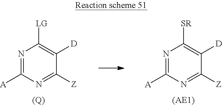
N1=C([A])N=C([Z])C([D])=C1[LG].[(Q)].N1=C([A])N=C([Z])C([D])=C1[SR].[(AE1)]
